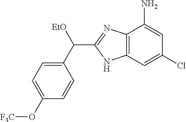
C12=C(C=C(Cl)C=C1N)NC(C(C1=CC=C(O[F3C])C=C1)[EtO])=N2
